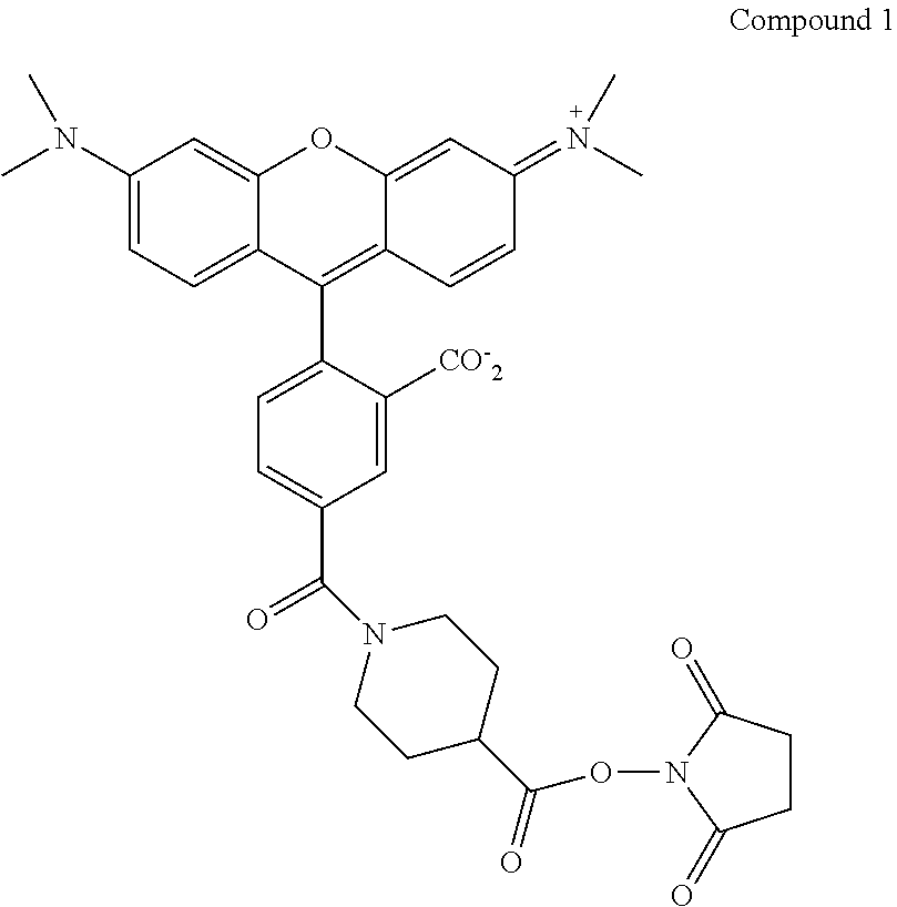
C1(N(C)C)=CC=C2C(=C1)OC1=CC(=N(C)C)C=CC1=C2C1=CC=C(C(=O)N2CCC(C(ON3C(=O)CCC3=O)=O)CC2)C=C1[CO-2]
